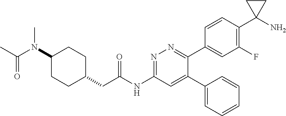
C1(N(C(=O)C)C)CCC(CC(NC2=NN=C(C3=CC(F)=C(C4(N)CC4)C=C3)C(C3=CC=CC=C3)=C2)=O)CC1
